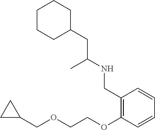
C1=CC(OCCOCC2CC2)=C(CNC(CC2CCCCC2)C)C=C1
